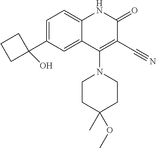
C1=C(C2(O)CCC2)C=C2C(=C1)NC(=O)C(C#N)=C2N1CCC(C)(OC)CC1
